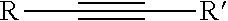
C(#C[R])[R]
